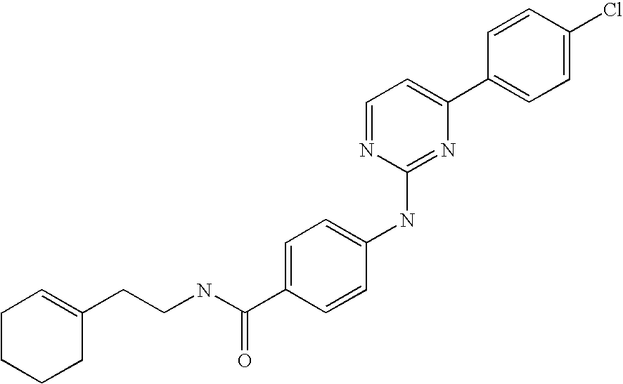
C1=CC(C2=CC=NC(NC3=CC=C(C(NCCC4=CCCCC4)=O)C=C3)=N2)=CC=C1Cl
